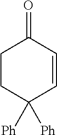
C1CC([Ph])([Ph])C=CC1=O
